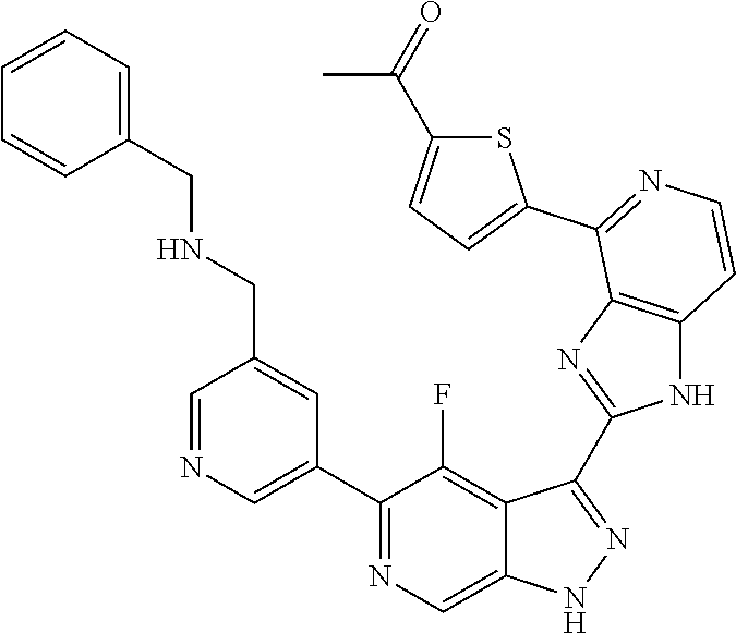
C1=NC=C(C2=NC=C3C(=C2F)C(C2=NC4=C(N2)C=CN=C4C2=CC=C(C(=O)C)S2)=NN3)C=C1CNCC1=CC=CC=C1
